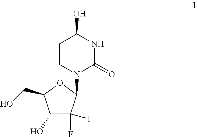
C1(O)C(F)(F)C(N2C(=O)NC(O)CC2)OC1CO
